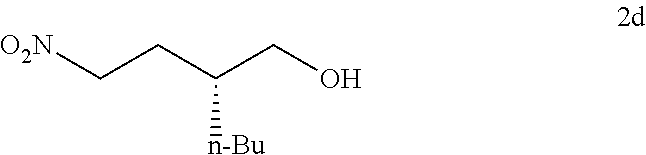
[O2N]CCC(CO)[n-Bu]
